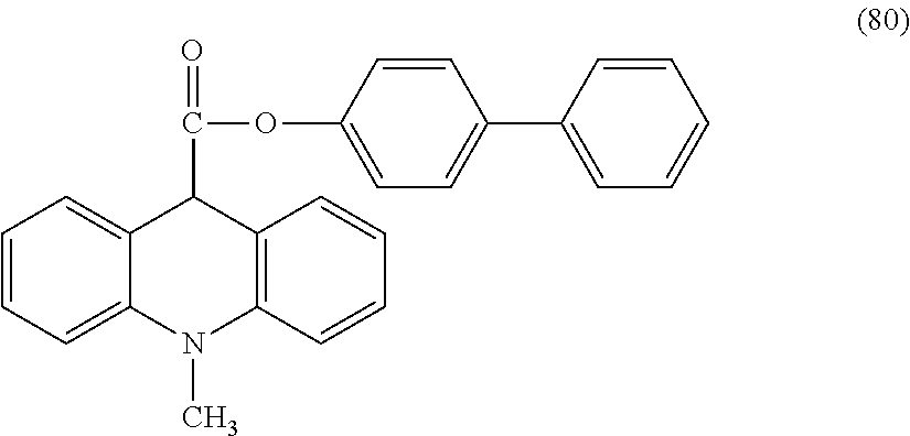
C1=CC=C2C(=C1)C(C(OC1=CC=C(C3=CC=CC=C3)C=C1)=O)C1=C(N2C)C=CC=C1
